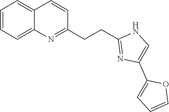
C1=CC=C2C(=C1)C=CC(CCC1=NC(C3=CC=CO3)=CN1)=N2
